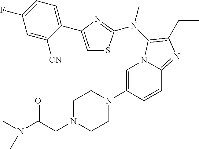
C1=C(N2CCN(CC(N(C)C)=O)CC2)C=CC2=NC(CC)=C(N(C)C3=NC(C4=CC=C(F)C=C4[CN])=CS3)N12
